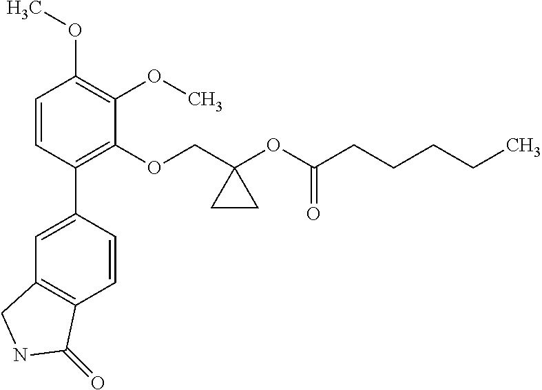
C1=CC(C2=CC3=C(C=C2)C(=O)NC3)=C(OCC2(OC(CCCCC)=O)CC2)C(OC)=C1OC
